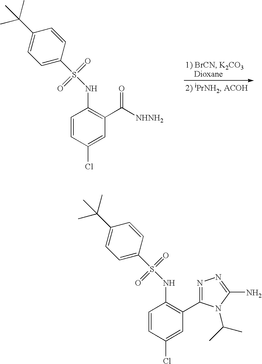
C1=CC(Cl)=CC(C([NHNH2])=O)=C1NS(C1=CC=C(C(C)(C)C)C=C1)(=O)=O.C1=CC(Cl)=CC(C2=NN=C(N)N2C(C)C)=C1NS(C1=CC=C(C(C)(C)C)C=C1)(=O)=O
